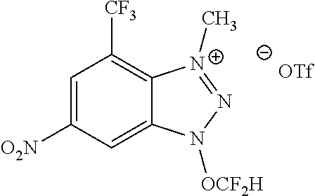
C12=C([CF3])C=C([O2N])C=C1N([OCF2H])N=[N+]2C.[OTf]
